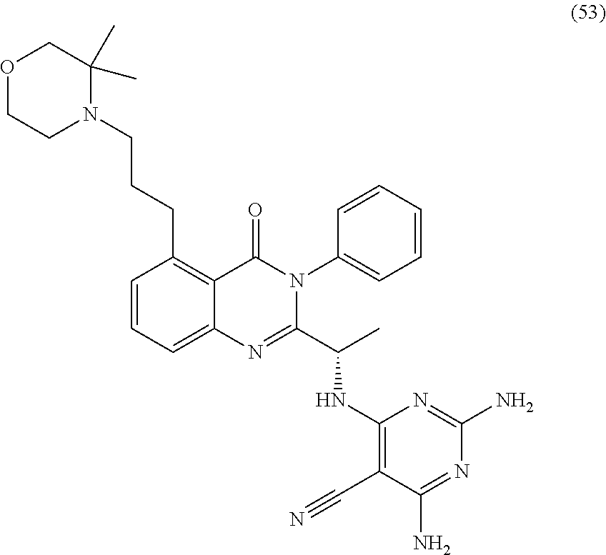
O1CCN(CCCC2=C3C(=CC=C2)N=C(C(C)NC2=C(C#N)C(N)=NC(N)=N2)N(C2=CC=CC=C2)C3=O)C(C)(C)C1
